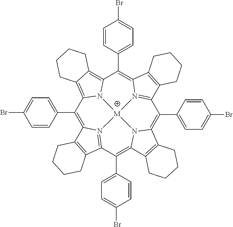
C1(C2=CC=C(Br)C=C2)=C2N3=C(C(C4=CC=C(Br)C=C4)=C4N5C(=C(C6=CC=C(Br)C=C6)C6=N7C(=C(C8=CC=C(Br)C=C8)C8=C9C(=C1N8[M]753)CCCC9)C1=C6CCCC1)C1=C4CCCC1)C1=C2CCCC1
